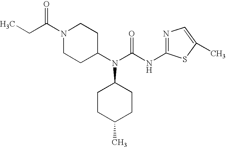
N1(C(CC)=O)CCC(N(C2CCC(C)CC2)C(NC2=NC=C(C)S2)=O)CC1
